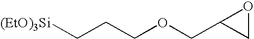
C(COCC1CO1)C[(EtO)3Si]
